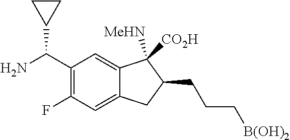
C1(C(N)C2CC2)=C(F)C=C2C(=C1)C([MeHN])([CO2H])C(CCC[B(OH)2])C2
